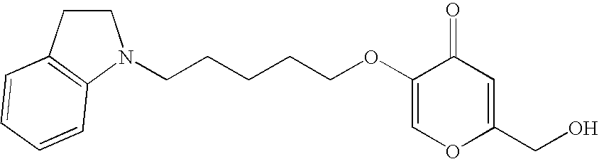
C1=C(OCCCCCN2CCC3=C2C=CC=C3)C(=O)C=C(CO)O1
